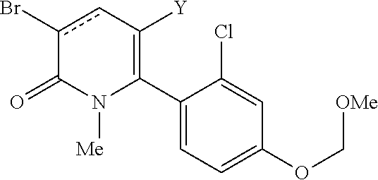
C1(C2=C([Y])cc(Br)C(=O)N2[Me])=CC=C(OC[OMe])C=C1Cl
